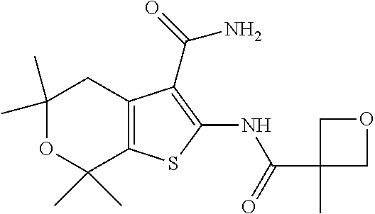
C1(C)(C)OC(C)(C)C2=C(C1)C(C(N)=O)=C(NC(=O)C1(C)COC1)S2
